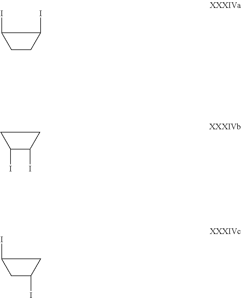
IC1CCC1I.IC1C(I)CC1.IC1CC(I)C1
